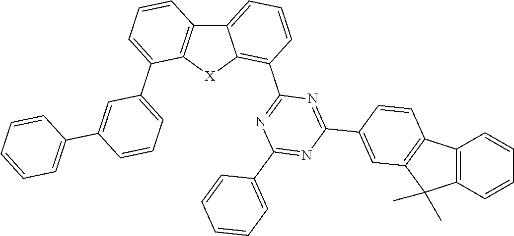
C12=C(C3=C(C1(C)C)C=C(C1=NC(C4=C5C(=CC=C4)C4=C([X]5)C(C5=CC=CC(C6=CC=CC=C6)=C5)=CC=C4)=NC(C4=CC=CC=C4)=N1)C=C3)C=CC=C2
